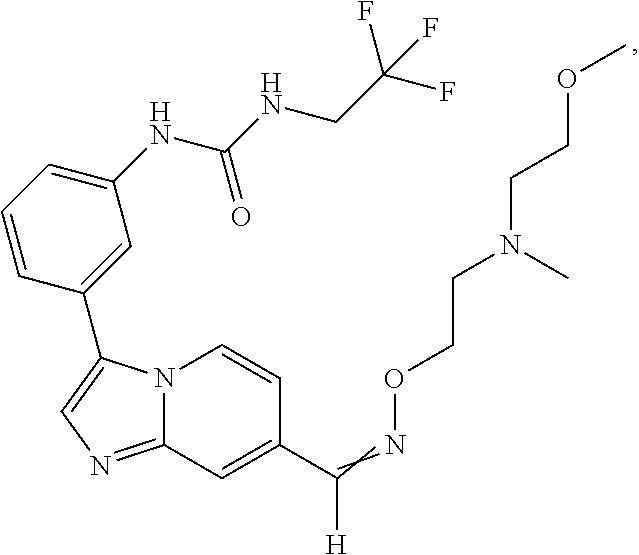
N12C(=NC=C1C1=CC(NC(NCC(F)(F)F)=O)=CC=C1)C=C(C(=NOCCN(CCOC)C)[H])C=C2
